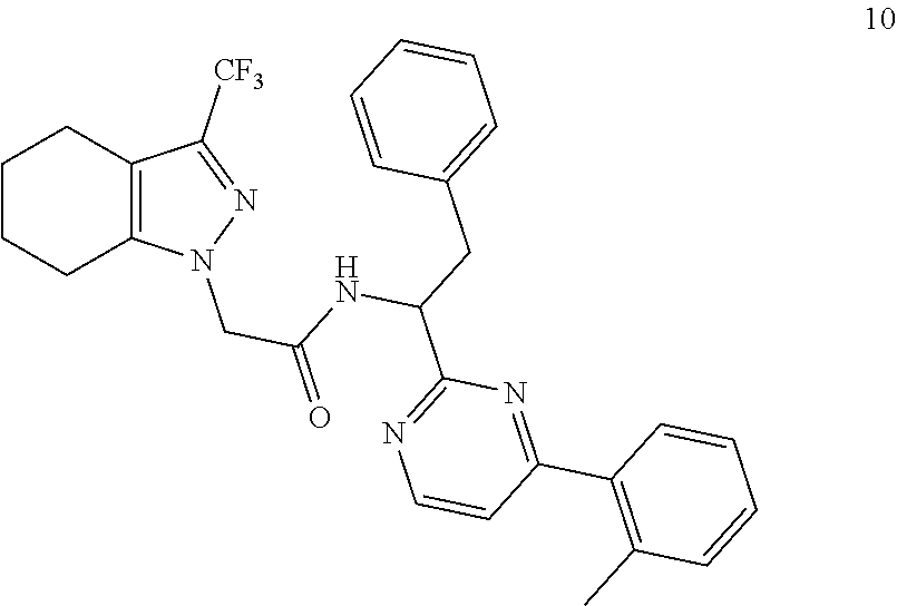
C1CCC2=C(C1)C([CF3])=NN2CC(=O)NC(CC1=CC=CC=C1)C1=NC=CC(C2=C(C)C=CC=C2)=N1
